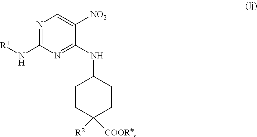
N1=C(N[R1])N=C(NC2CCC([R2])([COOR#])CC2)C([NO2])=C1
